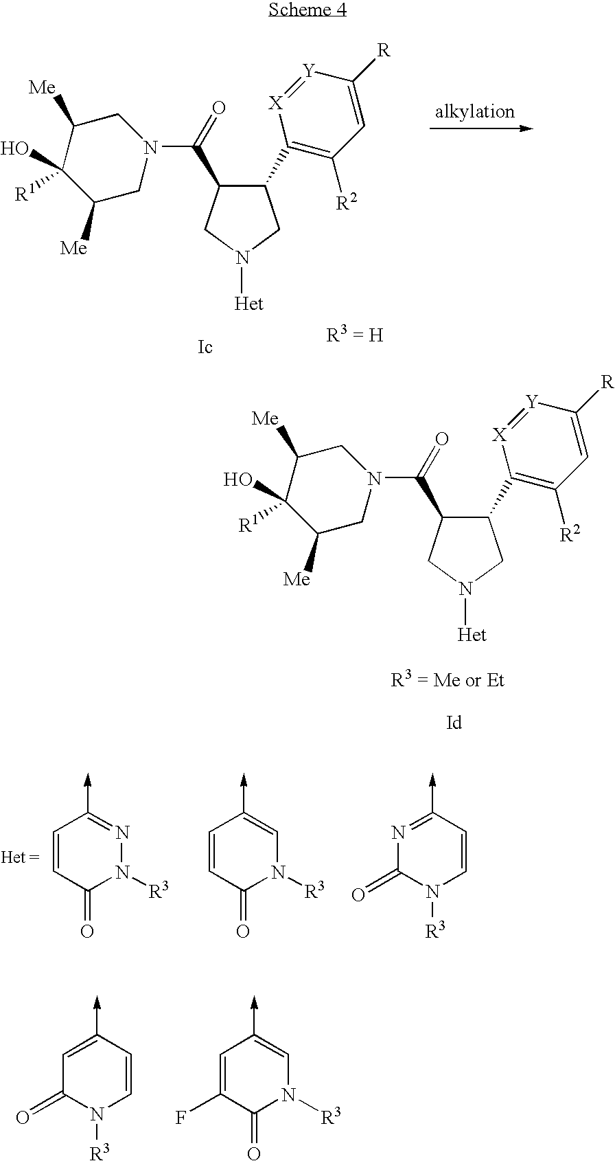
C1(C2=C([R2])C=C([R])[Y]=[X]2)C(C(N2CC([Me])C(O)([R1])C([Me])C2)=O)CN([Het])C1.C1(C2=C([R2])C=C([R])[Y]=[X]2)C(C(N2CC([Me])C(O)([R1])C([Me])C2)=O)CN([Het])C1.C1=CC(=O)N([R3])N=C1->C.C1=CC(=O)N([R3])C=C1->C.N1=C(->C)C=CN([R3])C1=O.C1=C(->C)C=CN([R3])C1=O.C1=C(F)C(=O)N([R3])C=C1->C
